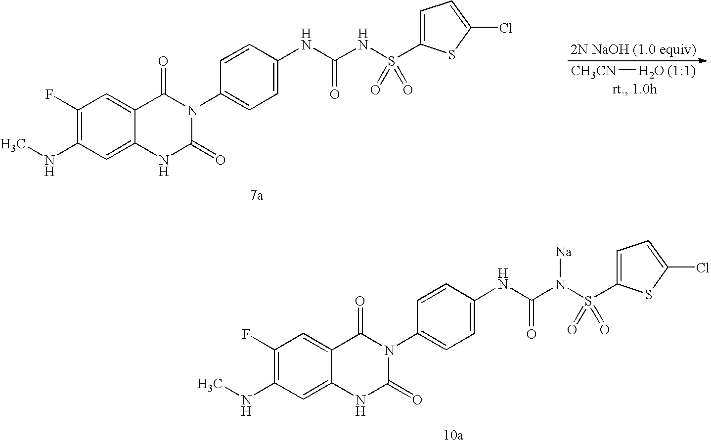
CNC1=C(F)C=C2C(=C1)NC(=O)N(C1=CC=C(NC(N(S(=O)(=O)C3=CC=C(Cl)S3)[Na])=O)C=C1)C2=O.CNC1=C(F)C=C2C(=C1)NC(=O)N(C1=CC=C(NC(NS(=O)(=O)C3=CC=C(Cl)S3)=O)C=C1)C2=O.[CH3CN]O.[(1:1)]
